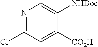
N1=C(Cl)C=C([CO2H])C([NHBoc])=C1
